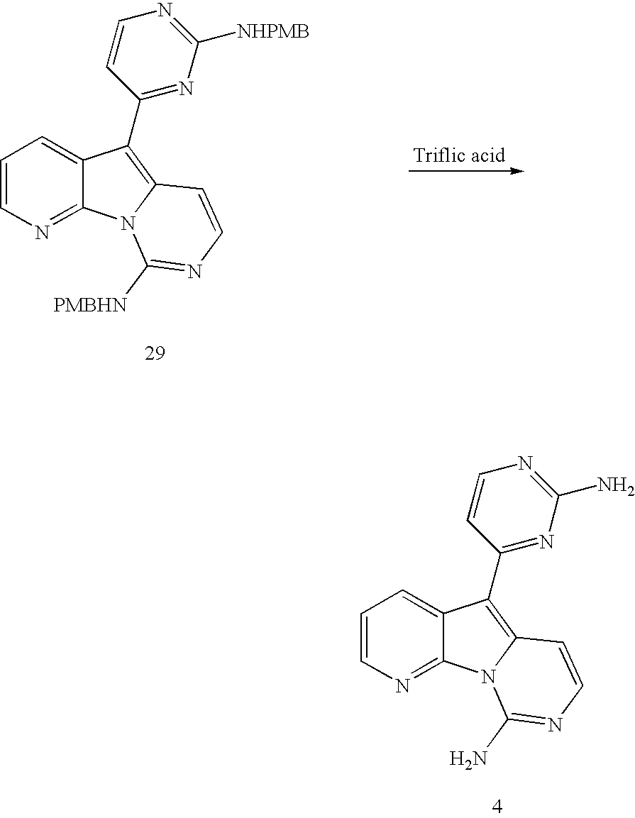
C1=CN=C2C(=C1)C(C1=NC([NHPMB])=NC=C1)=C1N2C([PMBHN])=NC=C1.C1=CN=C2C(=C1)C(C1=NC(N)=NC=C1)=C1N2C(N)=NC=C1
